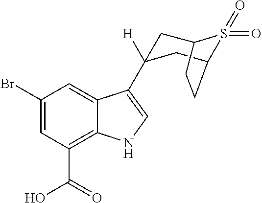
C1(Br)=CC(C(=O)O)=C2C(=C1)C(C1([H])CC3S(=O)(=O)C(C1)CC3)=CN2
